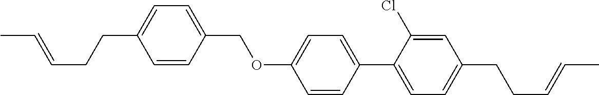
C1=CC(COC2=CC=C(C3=CC=C(CCC=CC)C=C3Cl)C=C2)=CC=C1CCC=CC
